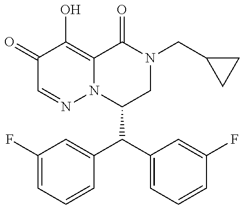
C1(C(C2=CC=CC(F)=C2)C2=CC(F)=CC=C2)CN(CC2CC2)C(=O)C2=C(O)C(=O)C=NN12
